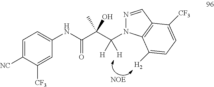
C1=C([NC])C([CF3])=CC(NC(C(C(N2N=CC3=C2C([H2])=CC=C3[CF3])([H])[H])(C)O)=O)=C1.[NOE]
